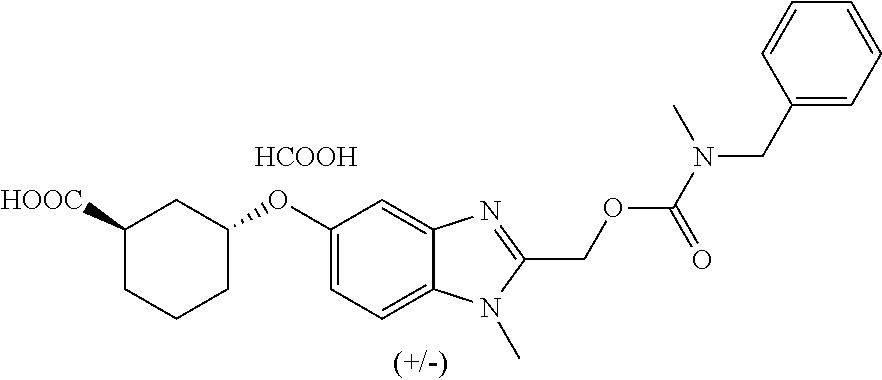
[HOOC]C1CCCC(OC2=CC=C3C(=C2)N=C(COC(=O)N(C)CC2=CC=CC=C2)N3C)C1.[HCOOH]
